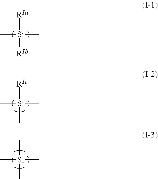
[RIa][Si]([RIb])(C)C.[RIc][Si](C)(C)C.C[Si](C)(C)C
